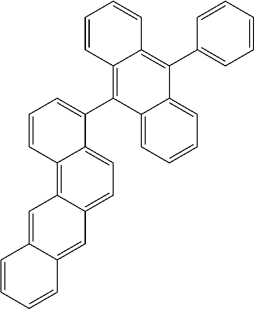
C12=C3C(=CC=C1C(C1=C4C(=C(C5=CC=CC=C5)C5=CC=CC=C15)C=CC=C4)=CC=C2)C=C1C(=C3)C=CC=C1
